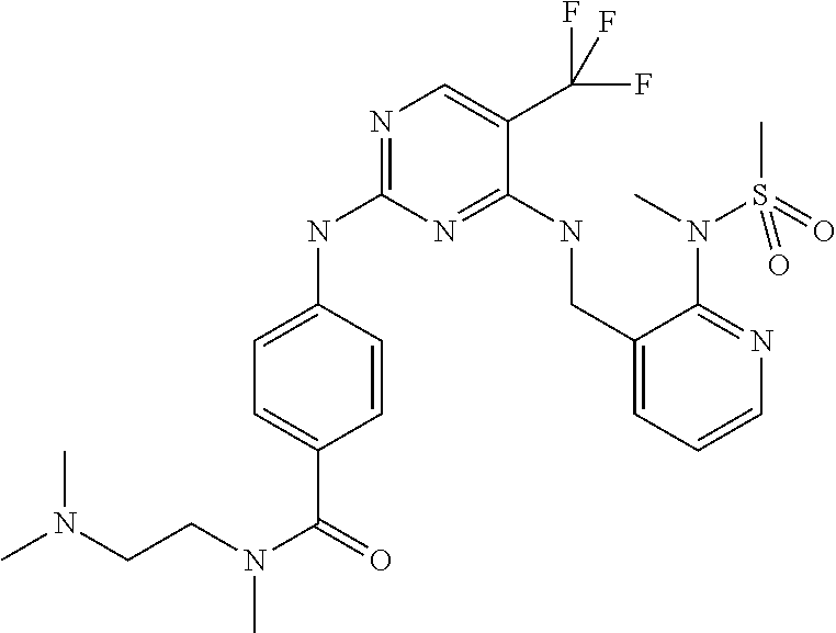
C1=C(NC2=NC=C(C(F)(F)F)C(NCC3=CC=CN=C3N(C)S(C)(=O)=O)=N2)C=CC(C(=O)N(CCN(C)C)C)=C1
